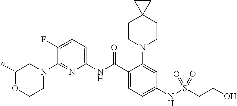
C1(N2CC(C)OCC2)=NC(NC(C2=CC=C(NS(CCO)(=O)=O)C=C2N2CCC3(CC2)CC3)=O)=CC=C1F
